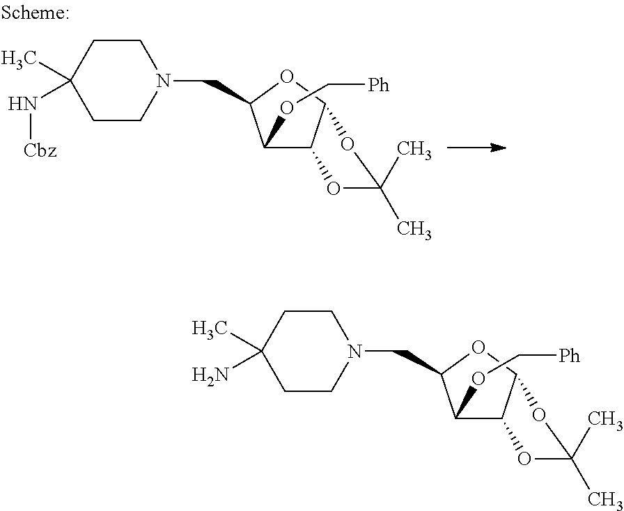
C1CC(C)(N[Cbz])CCN1CC1C(OC[Ph])C2C(O1)OC(C)(C)O2.C1CC(C)(N)CCN1CC1C(OC[Ph])C2C(O1)OC(C)(C)O2
